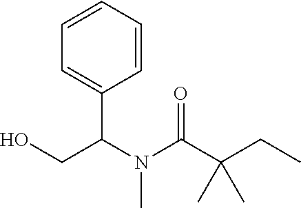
C(O)C(N(C(C(CC)(C)C)=O)C)C1=CC=CC=C1
